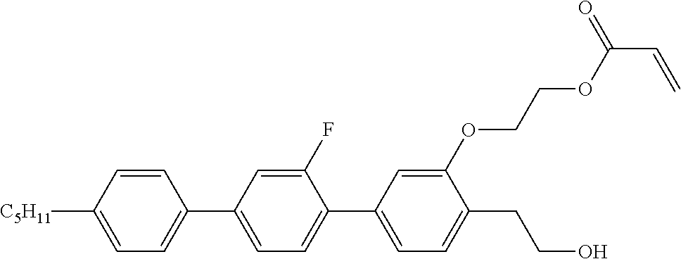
C1=CC([C5H11])=CC=C1C1=CC=C(C2=CC=C(CCO)C(OCCOC(=O)C=C)=C2)C(F)=C1
